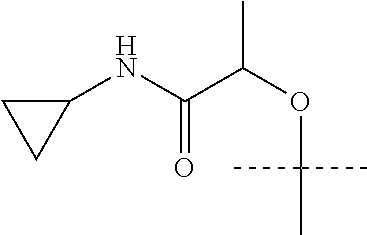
C1(NC(C(OC(C)(C)C)C)=O)CC1
